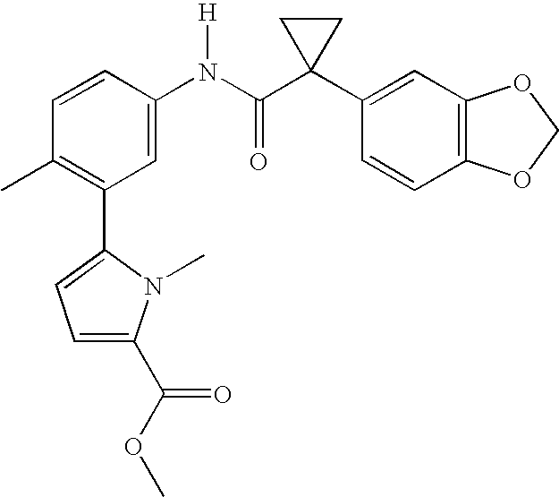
C1=CC(N(C(C2(C3=CC4=C(C=C3)OCO4)CC2)=O)[H])=CC(C2=CC=C(C(OC)=O)N2C)=C1C
